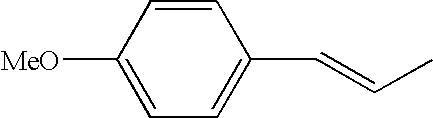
C1=CC([MeO])=CC=C1C=CC
